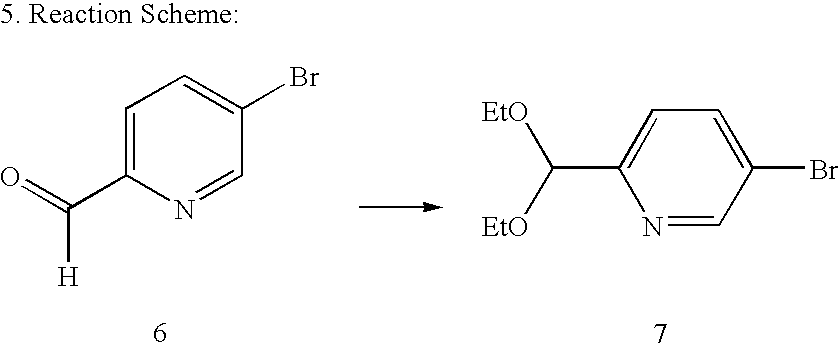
C1=C(Br)C=NC(C([EtO])[EtO])=C1.C1=C(C(=O)[H])N=CC(Br)=C1
